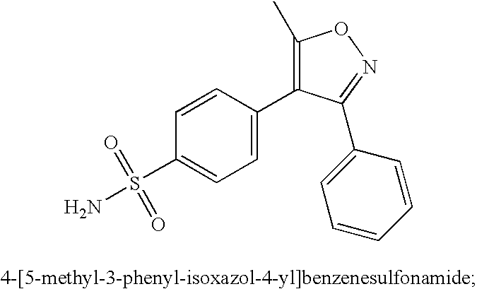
C1=C(C2=C(C)ON=C2C2=CC=CC=C2)C=CC(S(N)(=O)=O)=C1
